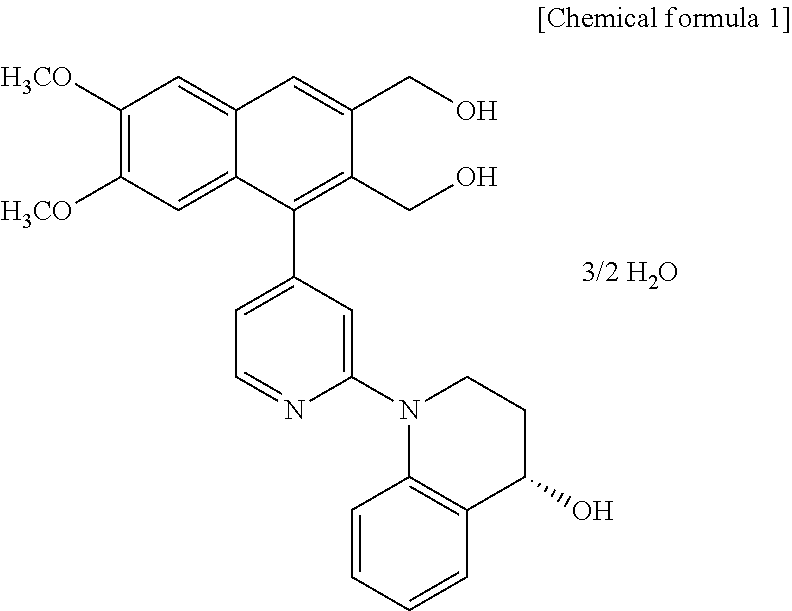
C1([H3CO])=C([H3CO])C=C2C(=C1)C=C(CO)C(CO)=C2C1=CC=NC(N2C3=C(C(O)CC2)C=CC=C3)=C1
